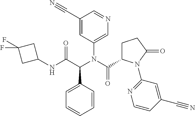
C1=C(C(C(NC2CC(F)(F)C2)=O)N(C(=O)C2CCC(=O)N2C2=NC=CC(C#N)=C2)C2=CN=CC(C#N)=C2)C=CC=C1
